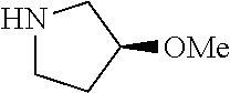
N1CCC([OMe])C1
